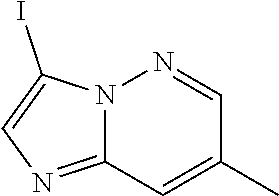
N12C(=NC=C1I)C=C(C)C=N2
